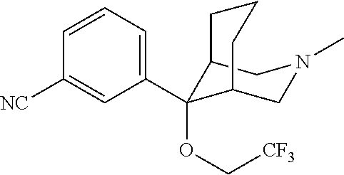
C12C(OC[CF3])(C3=CC=CC([NC])=C3)C(CN(C)C1)CCC2
